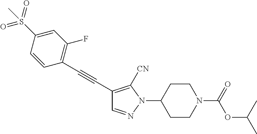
C(#CC1=C([CN])N(C2CCN(C(OC(C)C)=O)CC2)N=C1)C1=C(F)C=C(S(=O)(=O)C)C=C1
